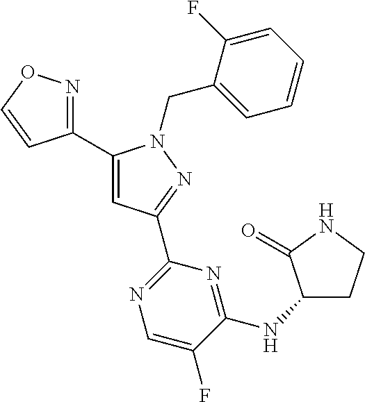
C1(C2=NOC=C2)=CC(C2=NC=C(F)C(NC3CCNC3=O)=N2)=NN1CC1=CC=CC=C1F
